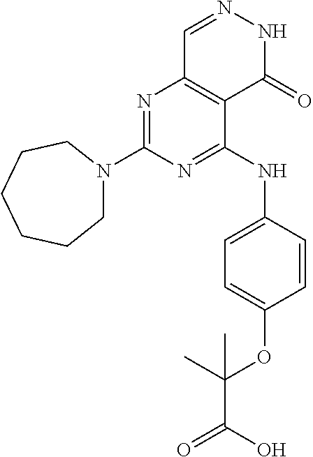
N1=C(N2CCCCCC2)N=C(NC2=CC=C(OC(C)(C)C(O)=O)C=C2)C2=C1C=NNC2=O
